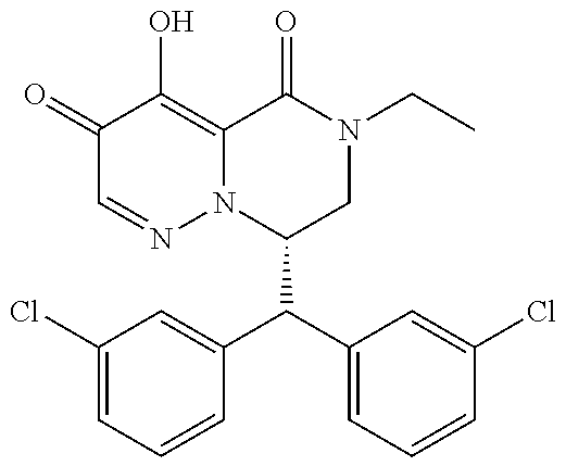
C1(C(C2=CC(Cl)=CC=C2)C2=CC=CC(Cl)=C2)CN(CC)C(=O)C2=C(O)C(=O)C=NN12
